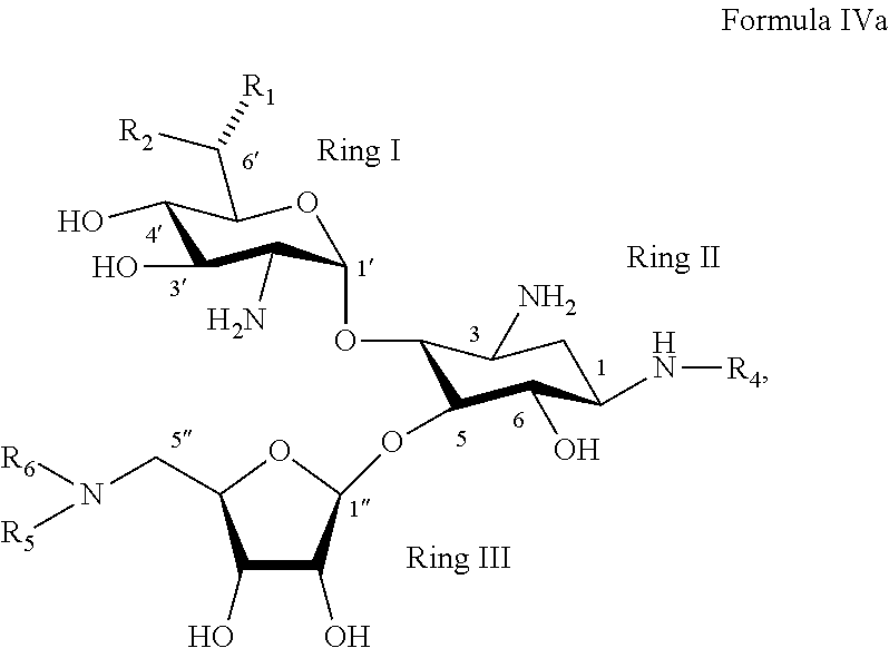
C1(OC2C(OC3C(O)C(O)C(CN([R6])[R5])O3)C(O)C(N[R4])CC2N)C(N)C(O)C(O)C(C([R1])[R2])O1
